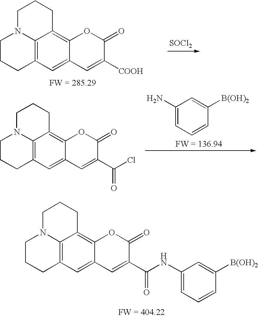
[SOCl2].C12=C3C=C4C(=C1CCCN2CCC3)OC(=O)C([COOH])=C4.C12=C3C=C4C(=C1CCCN2CCC3)OC(=O)C(C(NC1=CC=CC([B(OH)2])=C1)=O)=C4.C1(N)=CC=CC([B(OH)2])=C1.C12=C3C=C4C(=C1CCCN2CCC3)OC(=O)C(C(Cl)=O)=C4
